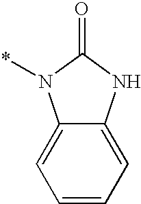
C1=CC=C2C(=C1)N(*)C(=O)N2
